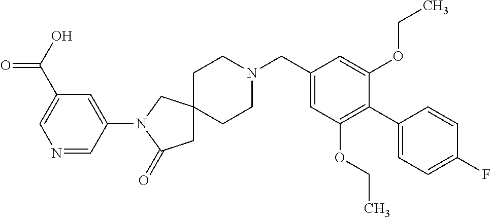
C1CN(CC2=CC(OCC)=C(C3=CC=C(F)C=C3)C(OCC)=C2)CCC12CC(=O)N(C1=CC(C(O)=O)=CN=C1)C2
